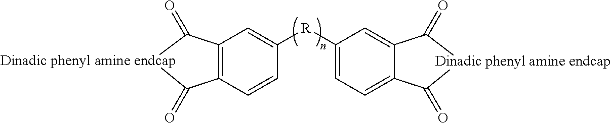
C12=C(C=CC([R]C3=CC=C4C(=C3)C(=O)[Dinadic phenyl amine endcap]C4=O)=C1)C(=O)[Dinadic phenyl amine endcap]C2=O
